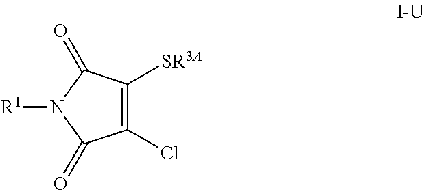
C1(Cl)=C([SR3A])C(=O)N([R1])C1=O
